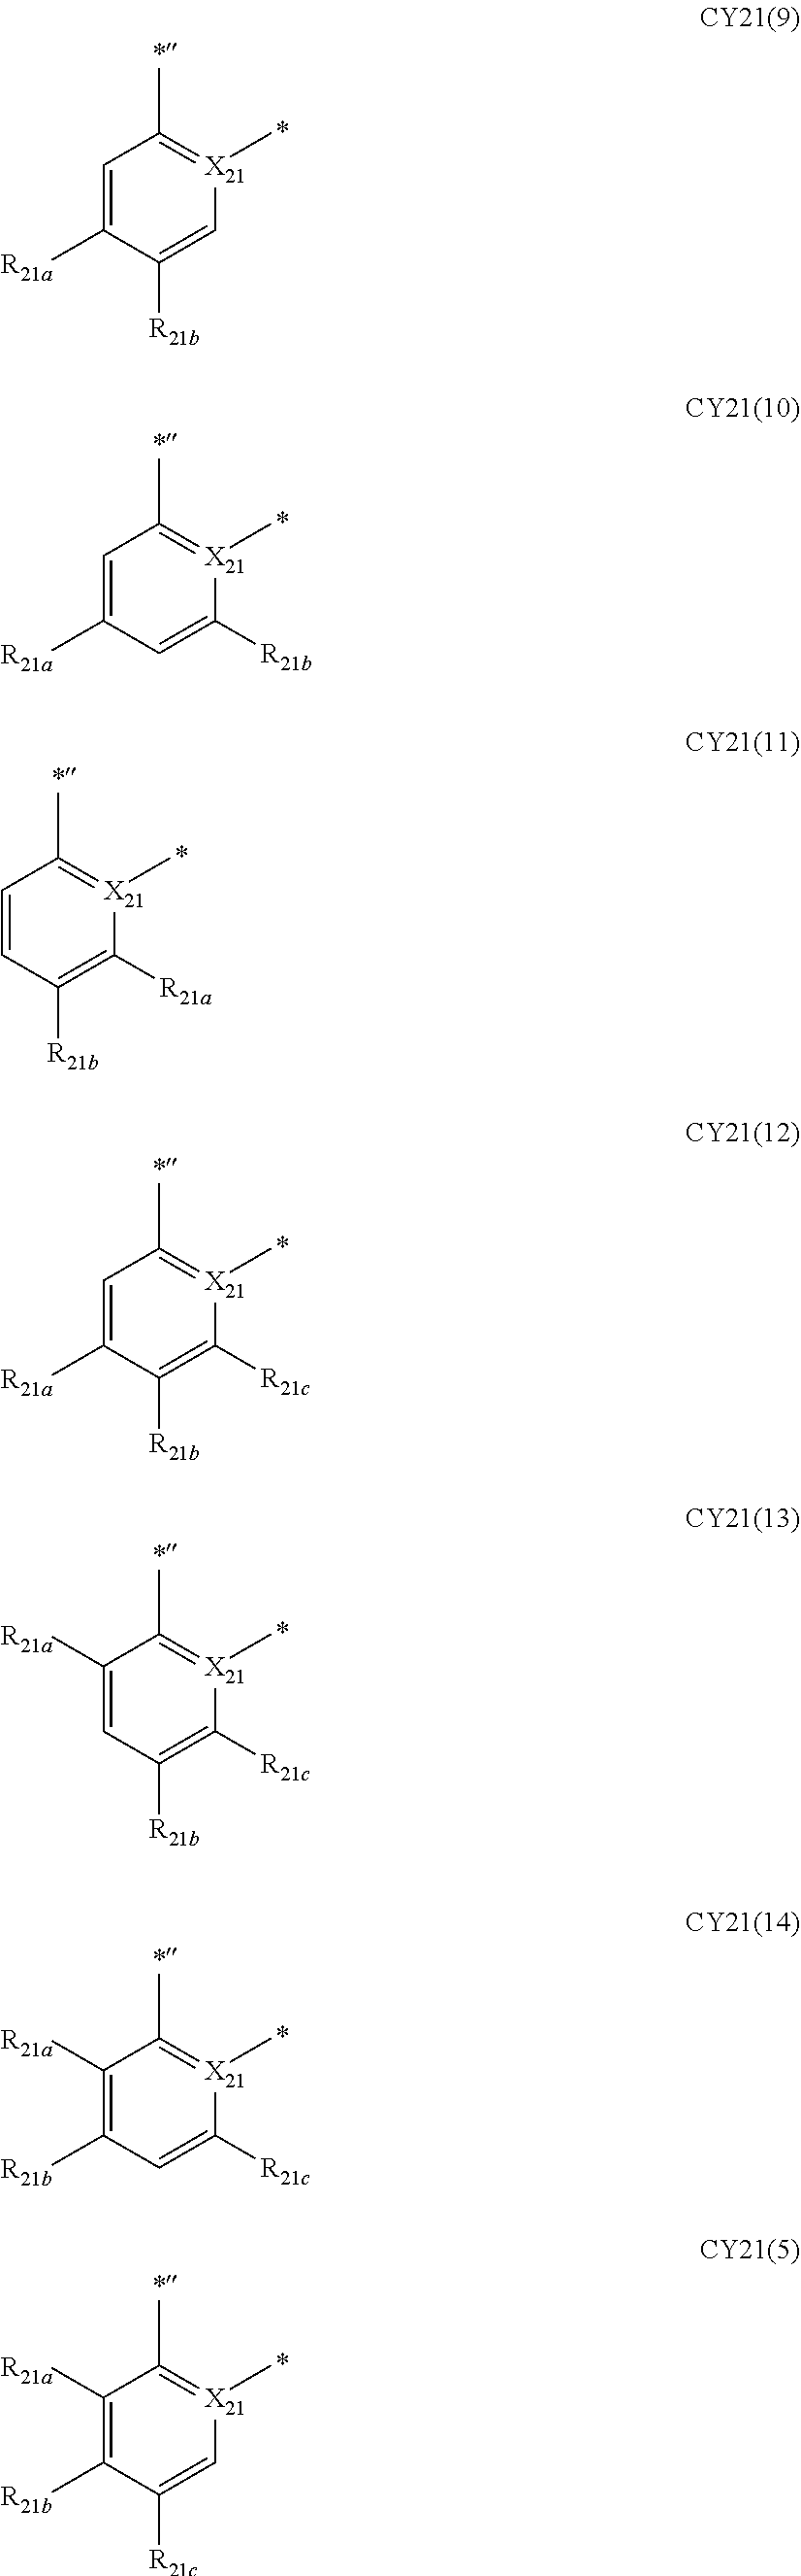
C1=C([R21a])C([R21b])=C[X21](C)=C1C.C1=C([R21a])C=C([R21b])[X21](C)=C1C.C1=CC([R21b])=C([R21a])[X21](C)=C1C.C1=C([R21a])C([R21b])=C([R21c])[X21](C)=C1C.C1([R21a])=CC([R21b])=C([R21c])[X21](C)=C1C.C1([R21a])=C([R21b])C=C([R21c])[X21](C)=C1C.C1([R21a])=C([R21b])C([R21c])=C[X21](C)=C1C
